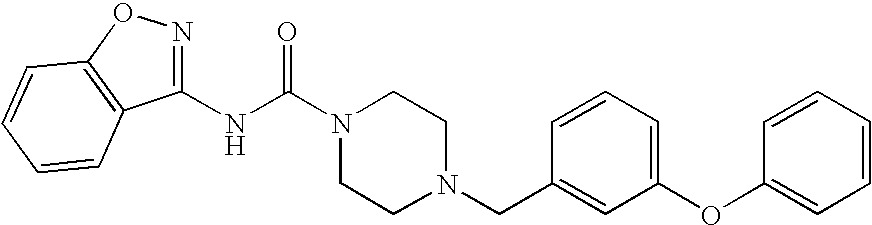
N(C(N1CCN(CC2=CC(OC3=CC=CC=C3)=CC=C2)CC1)=O)C1=NOC2=C1C=CC=C2
